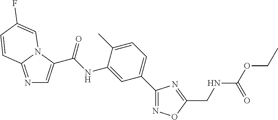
C(=O)(NC1=CC(C2=NOC(CNC(=O)OCC)=N2)=CC=C1C)C1=CN=C2N1C=C(F)C=C2
